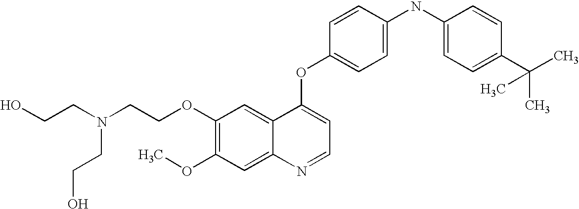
C1(OCCN(CCO)CCO)=C(OC)C=C2C(=C1)C(OC1=CC=C(NC3=CC=C(C(C)(C)C)C=C3)C=C1)=CC=N2
